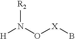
[H]N(O[X]B)[R2]
